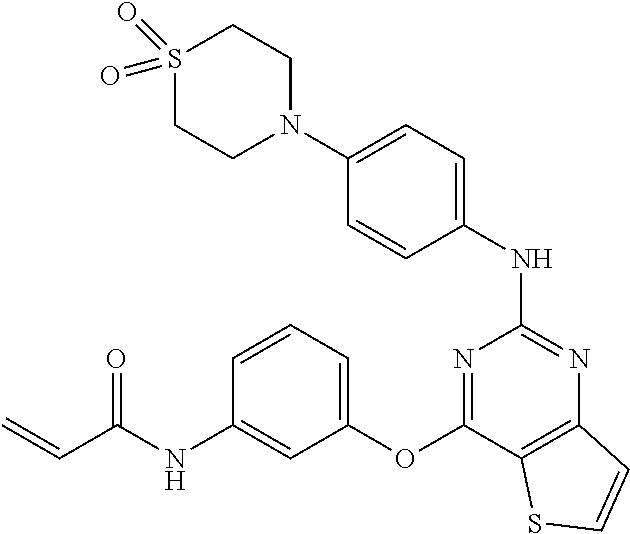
S1(=O)(=O)CCN(C2=CC=C(NC3=NC4=C(C(OC5=CC=CC(NC(C=C)=O)=C5)=N3)SC=C4)C=C2)CC1
